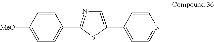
C1=CC([MeO])=CC=C1C1=NC=C(C2=CC=NC=C2)S1
